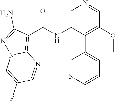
C1=C(NC(C2=C3N(N=C2N)C=C(F)C=N3)=O)C(C2=CC=CN=C2)=C(OC)C=N1
